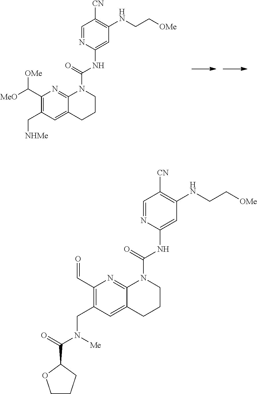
C1=NC(NC(=O)N2C3=NC(C([OMe])[MeO])=C(C[NHMe])C=C3CCC2)=CC(NCC[OMe])=C1[CN].C1=NC(NC(=O)N2C3=NC(C=O)=C(CN([Me])C(C4OCCC4)=O)C=C3CCC2)=CC(NCC[OMe])=C1[CN]
